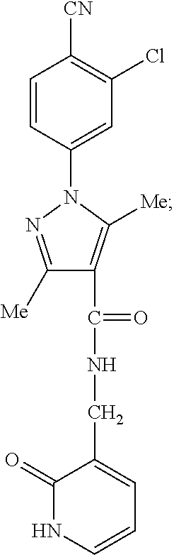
C1=CC(N2N=C([Me])C(C(=O)NCC3=CC=CNC3=O)=C2[Me])=CC(Cl)=C1[CN]
